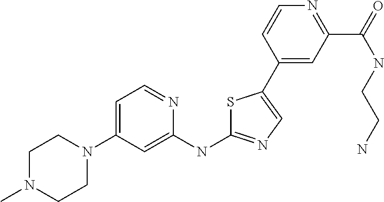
C1N(C)CCN(C2=CC=NC(NC3=NC=C(C4=CC(C(=O)NCCN)=NC=C4)S3)=C2)C1
